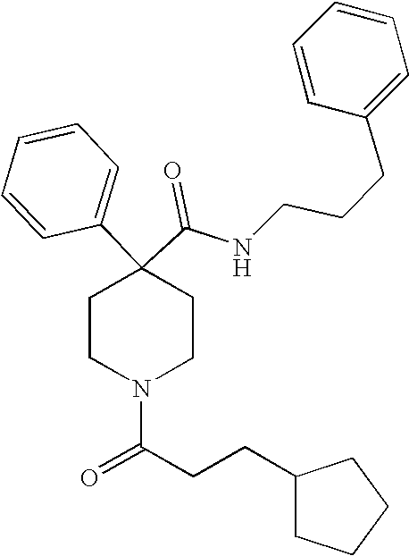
N(C(C1(C2=CC=CC=C2)CCN(C(=O)CCC2CCCC2)CC1)=O)CCCC1=CC=CC=C1
